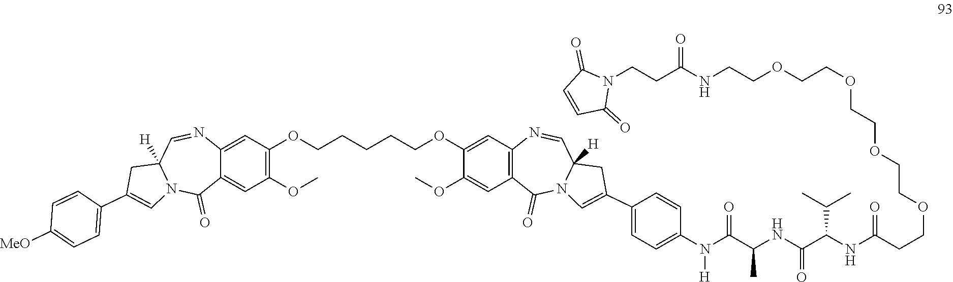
C12=CC(OCCCCCOC3=CC4=C(C=C3OC)C(=O)N3C([H])(C=N4)CC(C4=CC=C(N(C(C(NC(C(NC(CCOCCOCCOCCOCCNC(CCN5C(=O)C=CC5=O)=O)=O)C(C)C)=O)C)=O)[H])C=C4)=C3)=C(OC)C=C1C(=O)N1C([H])(C=N2)CC(C2=CC=C([MeO])C=C2)=C1
